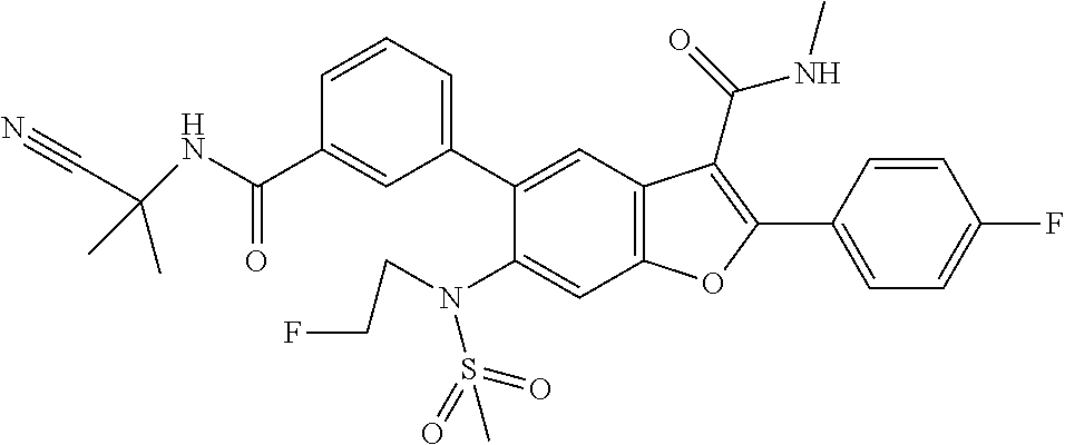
C1=CC(C2=C(C(=O)NC)C3=C(C=C(N(S(C)(=O)=O)CCF)C(C4=CC=CC(C(=O)NC(C)(C)C#N)=C4)=C3)O2)=CC=C1F
